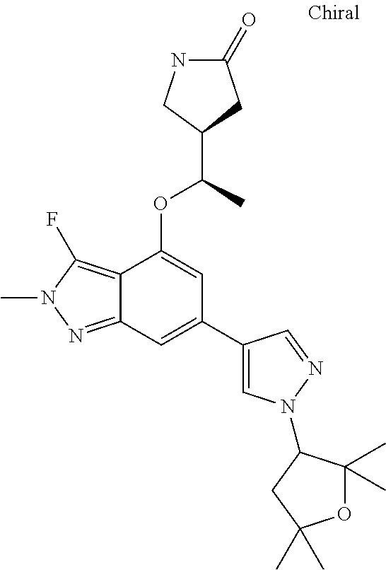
N1C(=O)CC(C(C)OC2=CC(C3=CN(C4C(C)(C)OC(C)(C)C4)N=C3)=CC3=NN(C)C(F)=C23)C1
